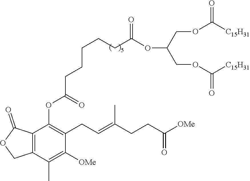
C12=C(C(C)=C([OMe])C(CC=C(CCC(=O)[OMe])C)=C1OC(CCCCCC(OC(COC([C15H31])=O)COC([C15H31])=O)=O)=O)COC2=O
